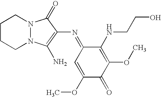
C1CCN2N(C1)C(=O)C(N=C1C=C(OC)C(=O)C(OC)=C1NCCO)=C2N
